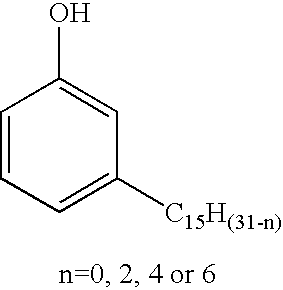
C1=CC=C([C15H(31-n)])C=C1O
